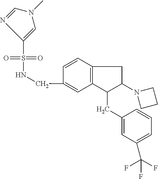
S(C1=CN(C)C=N1)(=O)(=O)NCC1=CC2=C(C=C1)CC(N1CCC1)C2CC1=CC(C(F)(F)F)=CC=C1
